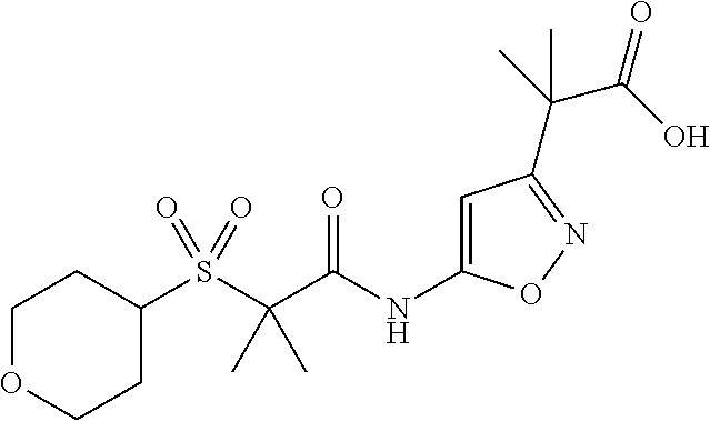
S(C(C(NC1=CC(C(C)(C(O)=O)C)=NO1)=O)(C)C)(=O)(=O)C1CCOCC1
